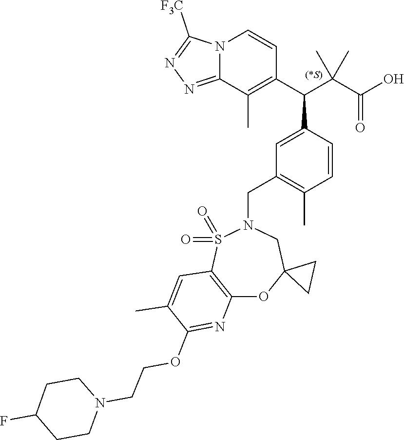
C1=C(C(C2=C(C)C3=NN=C([F3C])N3C=C2)C(C(O)=O)(C)C)C=CC(C)=C1CN1S(=O)(=O)C2=C(OC3(C1)CC3)N=C(OCCN1CCC(F)CC1)C(C)=C2
